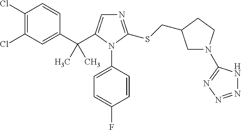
C1(C(C2=CN=C(SCC3CN(C4=NN=NN4)CC3)N2C2=CC=C(F)C=C2)(C)C)=CC(Cl)=C(Cl)C=C1
